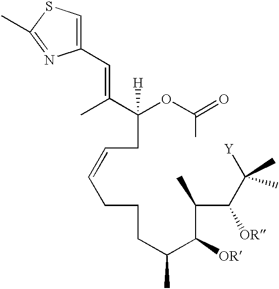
C(CC=CCCCC(C(C(C(C([Y])(C)C)[OR])C)[OR])C)(OC(=O)C)([H])C(C)=CC1=CSC(C)=N1
